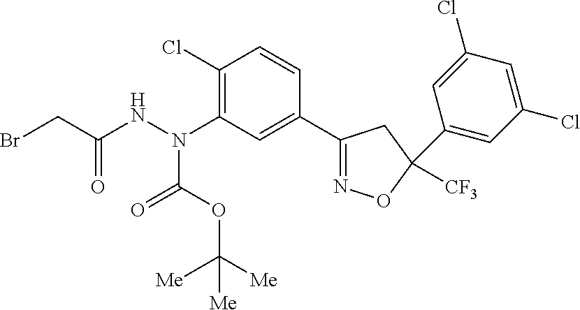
C1(N(NC(=O)CBr)C(OC([Me])([Me])[Me])=O)=C(Cl)C=CC(C2=NOC([CF3])(C3=CC(Cl)=CC(Cl)=C3)C2)=C1
